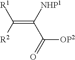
C(=C(C(=O)[OP2])[NHP1])([R2])[R1]
